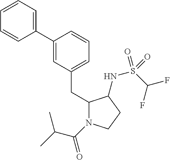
C1=CC=C(C2=CC(CC3N(C(=O)C(C)C)CCC3NS(=O)(=O)C(F)F)=CC=C2)C=C1
